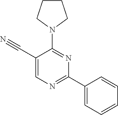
C(C1=CN=C(C2=CC=CC=C2)N=C1N1CCCC1)#N
